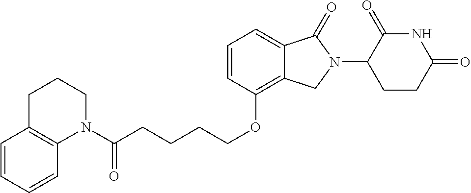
N1(C(CCCCOC2=C3C(=CC=C2)C(=O)N(C2C(=O)NC(=O)CC2)C3)=O)CCCC2=C1C=CC=C2
